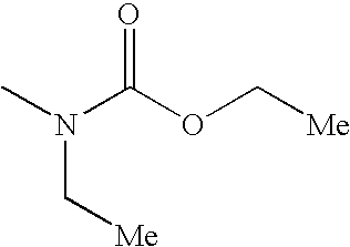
CN(C(OC[Me])=O)C[Me]
